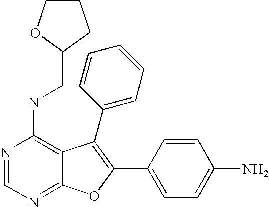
N1=CN=C2C(=C1NCC1CCCO1)C(C1=CC=CC=C1)=C(C1=CC=C(N)C=C1)O2
